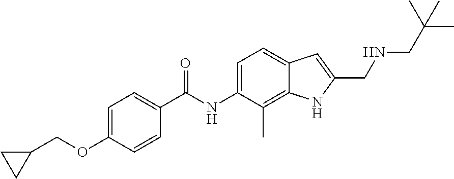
C1=C(OCC2CC2)C=CC(C(NC2=CC=C3C(=C2C)NC(CNCC(C)(C)C)=C3)=O)=C1
